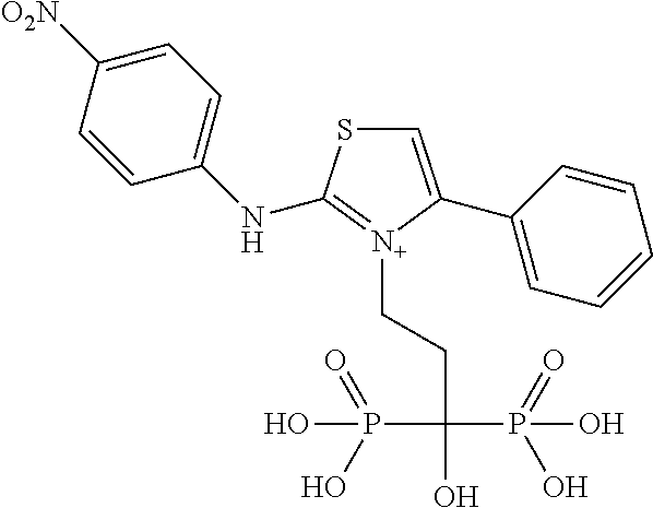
C1=CC(NC2=[N+](CCC(O)(P(=O)(O)O)P(O)(=O)O)C(C3=CC=CC=C3)=CS2)=CC=C1[O2N]
